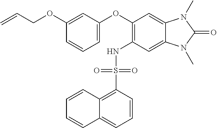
C(COC1=CC(OC2=C(NS(C3=C4C(=CC=C3)C=CC=C4)(=O)=O)C=C3C(=C2)N(C)C(=O)N3C)=CC=C1)=C
